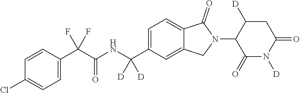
C1=CC(C(C(NC(C2=CC=C3C(=C2)CN(C2C(=O)N([D])C(=O)CC2[D])C3=O)([D])[D])=O)(F)F)=CC=C1Cl
